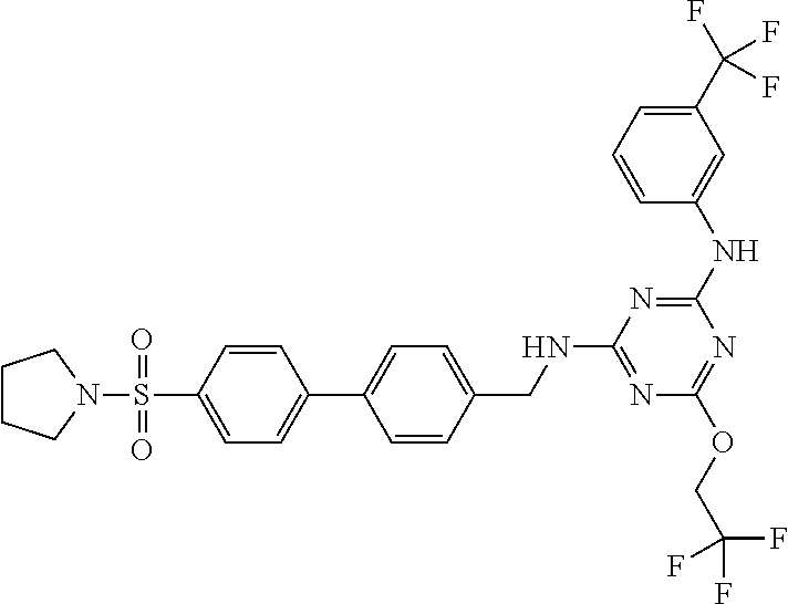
C1=CC(S(N2CCCC2)(=O)=O)=CC=C1C1=CC=C(CNC2=NC(OCC(F)(F)F)=NC(NC3=CC(C(F)(F)F)=CC=C3)=N2)C=C1
